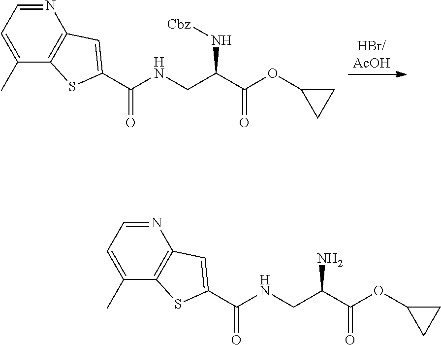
N1=CC=C(C)C2=C1C=C(C(NCC(C(OC1CC1)=O)N[Cbz])=O)S2.N1=CC=C(C)C2=C1C=C(C(NCC(C(OC1CC1)=O)N)=O)S2
